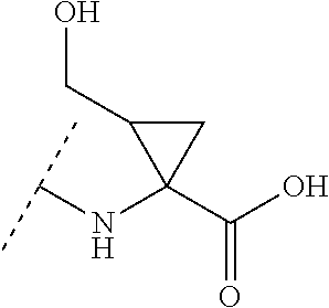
C(NC1(C(O)=O)CC1CO)(C)C
